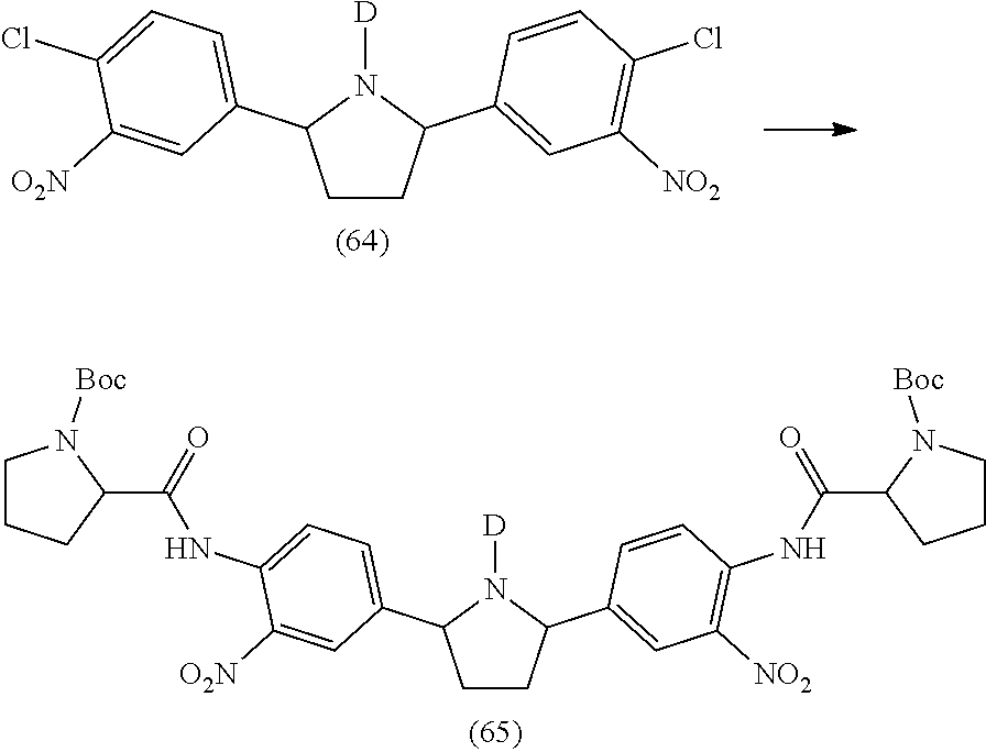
C1CC(C2=CC([NO2])=C(NC(C3CCCN3[Boc])=O)C=C2)N([D])C1C1=CC=C(NC(C2N([Boc])CCC2)=O)C([O2N])=C1.C1CC(C2=CC([NO2])=C(Cl)C=C2)N([D])C1C1=CC=C(Cl)C([O2N])=C1
